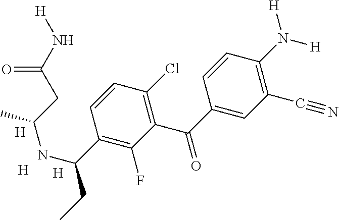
C1(C#N)=C(N([H])[H])C=CC(C(=O)C2=C(Cl)C=CC(C(CC)NC(C)CC(N[H])=O)=C2F)=C1.[H].[H].[H]
